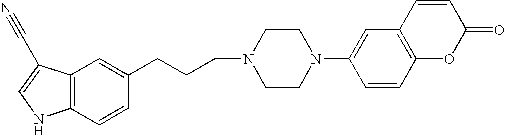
C12=C(C=CC(CCCN3CCN(C4=CC5=C(C=C4)OC(=O)C=C5)CC3)=C1)NC=C2C#N
